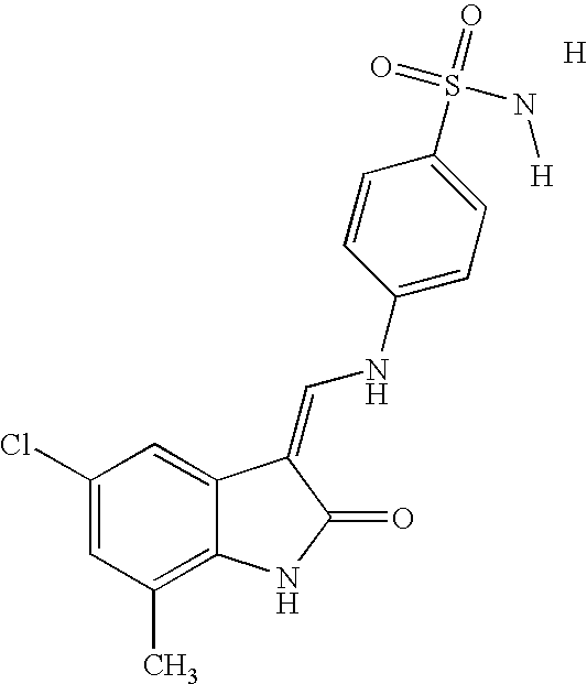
C1(Cl)=CC(C)=C2C(=C1)C(=CNC1=CC=C(S(=O)(=O)N[H])C=C1)C(=O)N2.[H]
